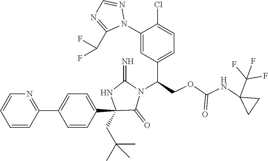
C1=CC(C2=CC=C(C3(CC(C)(C)C)C(=O)N(C(COC(NC4(C(F)(F)F)CC4)=O)C4=CC=C(Cl)C(N5N=CN=C5C(F)F)=C4)C(=N)N3)C=C2)=NC=C1
